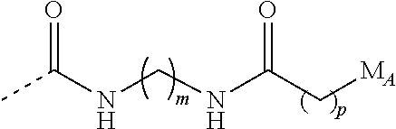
CC(NCNC(C[MA])=O)=O
